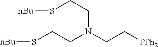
S(CCN(CC[PPh2])CCS[nBu])[nBu]
